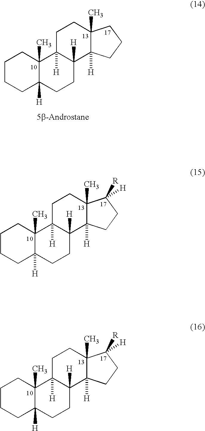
C1CCC2([H])C(C)(C1)C1([H])C([H])(CC2)C2([H])C(C)(CC1)C([H])([R])CC2.C1CCC2([H])C(C)(C1)C1([H])C([H])(CC2)C2([H])C(C)(CC1)C([H])([R])CC2.C1CCC2([H])C(C)(C1)C1([H])C([H])(CC2)C2([H])C(C)(CC1)CCC2
